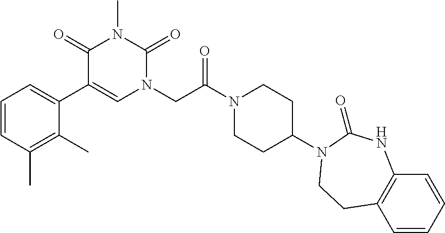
C1=CC(C)=C(C)C(C2=CN(CC(N3CCC(N4C(=O)NC5=C(C=CC=C5)CC4)CC3)=O)C(=O)N(C)C2=O)=C1
